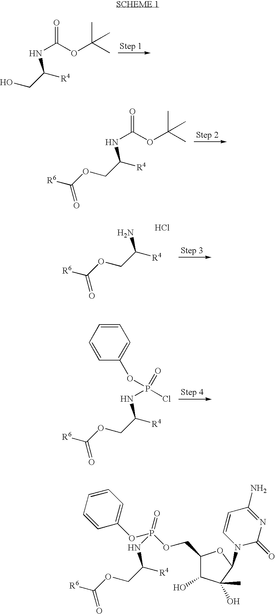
O=C(OC(C)(C)C)NC(CO)[R4].O=C(OC(C)(C)C)NC(COC([R6])=O)[R4].NC(COC([R6])=O)[R4].Cl.P(NC(COC([R6])=O)[R4])(=O)(Cl)OC1=CC=CC=C1.C(COC([R6])=O)([R4])NP(OC1=CC=CC=C1)(=O)OCC1C(O)C(O)(C)C(N2C(=O)N=C(N)C=C2)O1
